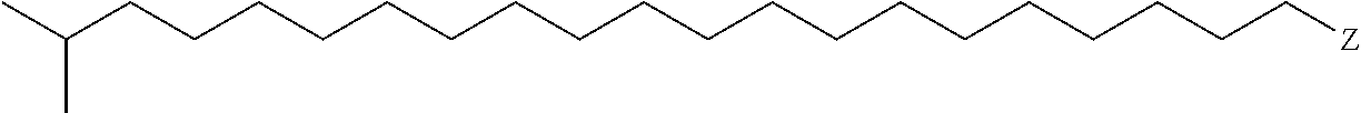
C(CCCCC[Z])CCCCCCCCCCCCCC(C)C
